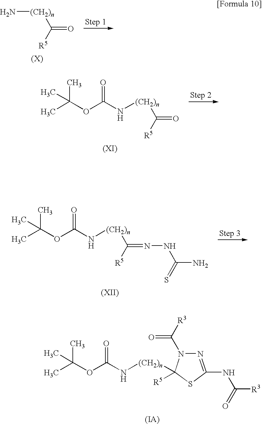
O=C([R5])[(CH2)n]N.O=C([R5])[(CH2)n]NC(OC(C)(C)C)=O.N(=C([R5])[(CH2)n]NC(OC(C)(C)C)=O)NC(N)=S.[(CH2)n](NC(OC(C)(C)C)=O)C1([R5])N(C([R3])=O)N=C(NC([R3])=O)S1
